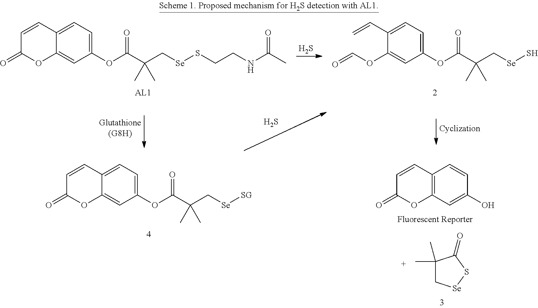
C1=CC2=CC=C(OC(C(C[Se]SCCNC(C)=O)(C)C)=O)C=C2OC1=O.S.C=CC1=CC=C(OC(C(C[Se]S)(C)C)=O)C=C1OC=O.S.C1=CC2=CC=C(OC(C(C[Se][SG])(C)C)=O)C=C2OC1=O.C1=CC2=C(OC1=O)C=C(O)C=C2.C1(C)(C)C[Se]SC1=O
